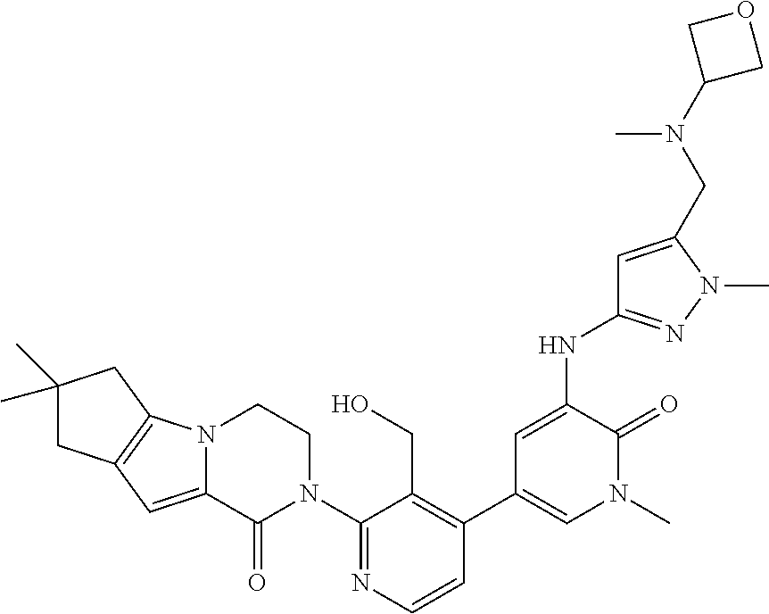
C12=C(N3C(=C1)C(=O)N(C1=NC=CC(C4=CN(C)C(=O)C(NC5=NN(C)C(CN(C)C6COC6)=C5)=C4)=C1CO)CC3)CC(C)(C)C2
